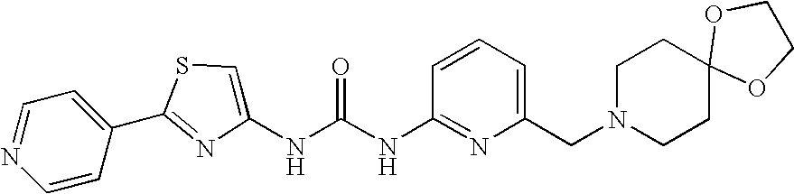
C1=CC(C2=NC(NC(NC3=NC(CN4CCC5(CC4)OCCO5)=CC=C3)=O)=CS2)=CC=N1
